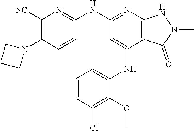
C1(NC2=NC3=C(C(NC4=CC=CC(Cl)=C4OC)=C2)C(=O)N(C)N3)=NC([NC])=C(N2CCC2)C=C1
